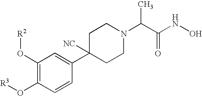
C1=CC(C2([NC])CCN(C(C(NO)=O)C)CC2)=CC(O[R2])=C1O[R3]
